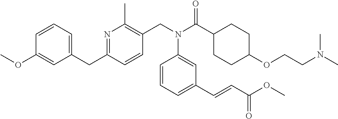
C1(CC2=CC=CC(OC)=C2)=NC(C)=C(CN(C(C2CCC(OCCN(C)C)CC2)=O)C2=CC(C=CC(OC)=O)=CC=C2)C=C1
